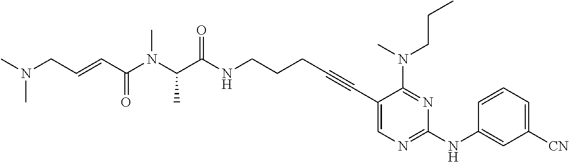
C(NCCCC#CC1=CN=C(NC2=CC([CN])=CC=C2)N=C1N(CCC)C)(=O)C(N(C)C(C=CCN(C)C)=O)C
